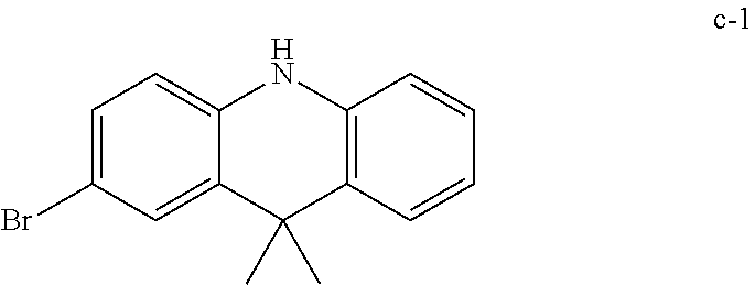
C1=C(Br)C=C2C(=C1)NC1=C(C2(C)C)C=CC=C1
